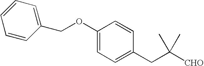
O(C1=CC=C(CC([CHO])(C)C)C=C1)CC1=CC=CC=C1
